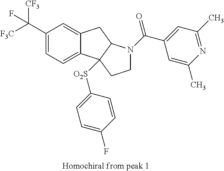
C(C1=CC=C2C(=C1)CC1C2([O2S]C2=CC=C(F)C=C2)CCN1C(C1=CC(C)=NC(C)=C1)=O)([F3C])([CF3])F
